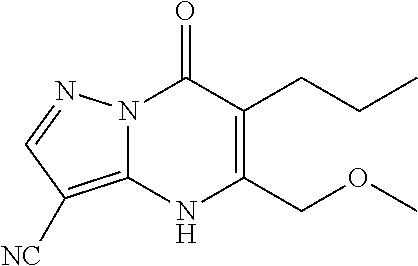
N12C(=C([NC])C=N1)NC(COC)=C(CCC)C2=O
